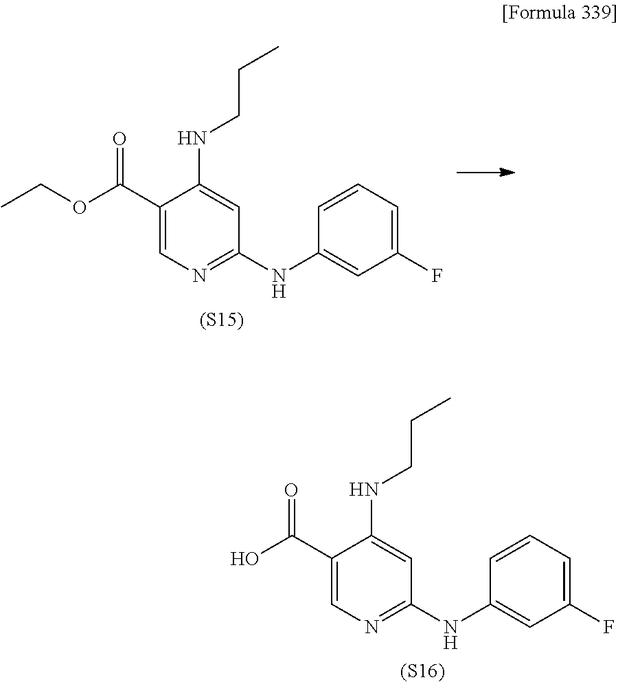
C1(C(OCC)=O)=CN=C(NC2=CC(F)=CC=C2)C=C1NCCC.[(S15)].C1(C(O)=O)=CN=C(NC2=CC(F)=CC=C2)C=C1NCCC.[(S16)]
